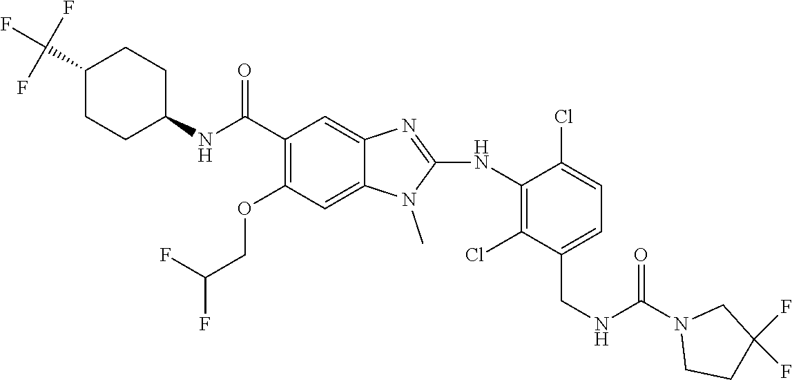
C1(C(F)(F)F)CCC(NC(C2=C(OCC(F)F)C=C3C(=C2)N=C(NC2=C(Cl)C(CNC(N4CCC(F)(F)C4)=O)=CC=C2Cl)N3C)=O)CC1
